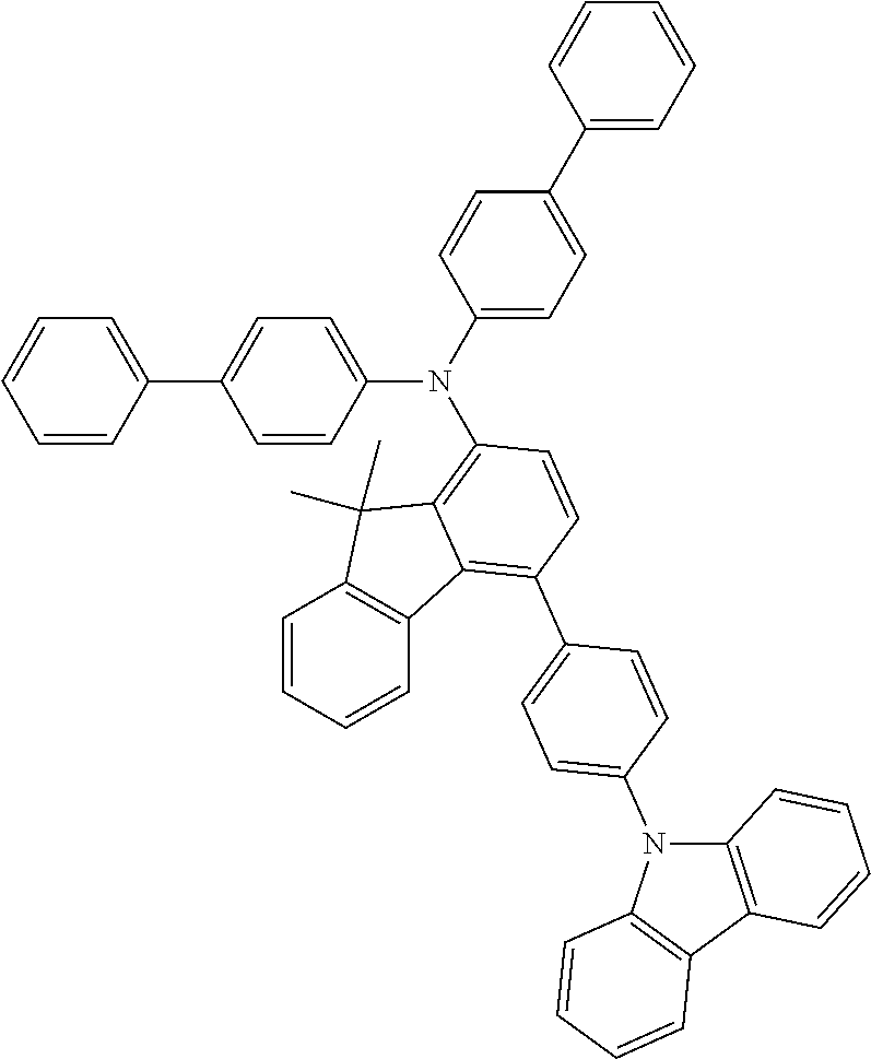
C1(N(C2=CC=C(C3=CC=CC=C3)C=C2)C2=C3C(=C(C4=CC=C(N5C6=C(C7=C5C=CC=C7)C=CC=C6)C=C4)C=C2)C2=C(C=CC=C2)C3(C)C)=CC=C(C2=CC=CC=C2)C=C1
